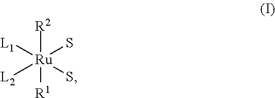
[R2][Ru]([R1])(S)([L1])([L2])S
